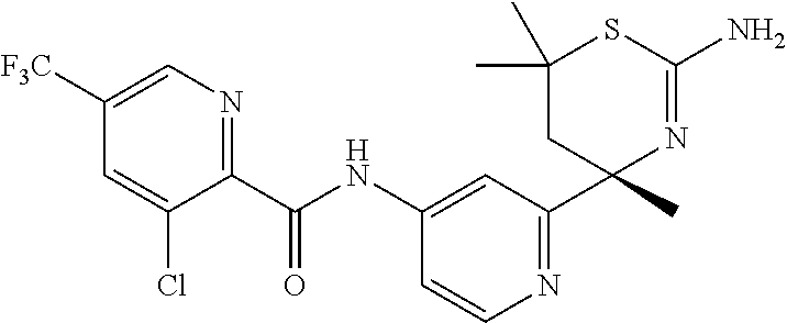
C1(C(NC2=CC(C3(C)N=C(N)SC(C)(C)C3)=NC=C2)=O)=NC=C([F3C])C=C1Cl
